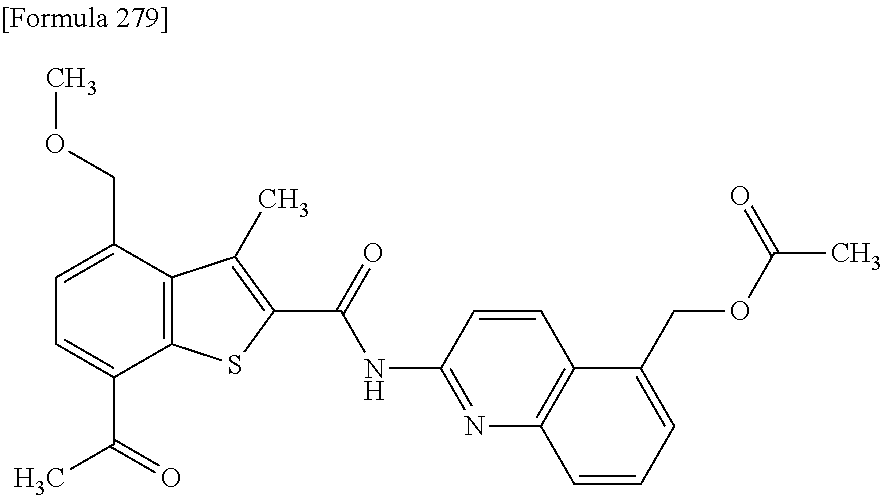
C1=C(C(=O)C)C2=C(C(COC)=C1)C(C)=C(C(=O)NC1=NC3=C(C=C1)C(COC(C)=O)=CC=C3)S2
